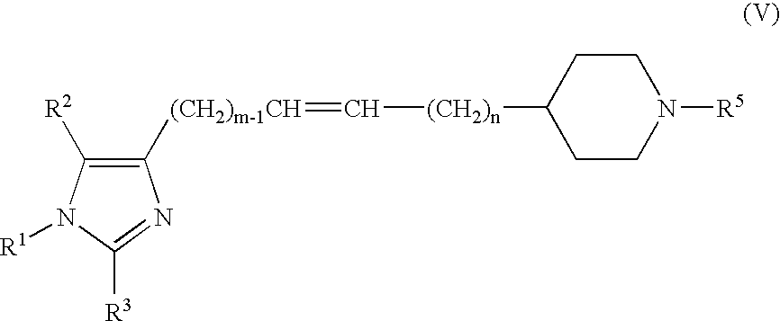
C1([(CH2)m-1CH]=C[(CH2)n]C2CCN([R5])CC2)=C([R2])N([R1])C([R3])=N1
